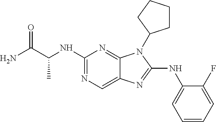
C1(NC(C)C(=O)N)=NC=C2C(=N1)N(C1CCCC1)C(NC1=CC=CC=C1F)=N2
